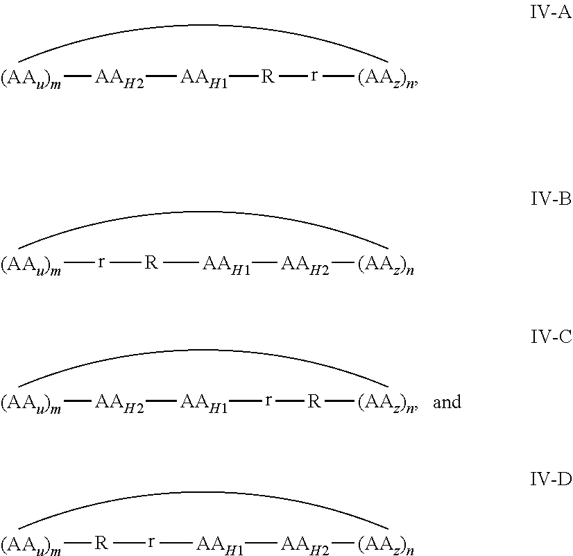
[(AAu)m][AAH2][AAH1][R][r][(AAz)n].[(AAu)m][r][R][AAH1][AAH2][(AAz)n].[(AAu)m][R][r][AAH1][AAH2][(AAz)n].[(AAu)m][AAH2][AAH1][r][R][(AAz)n]
